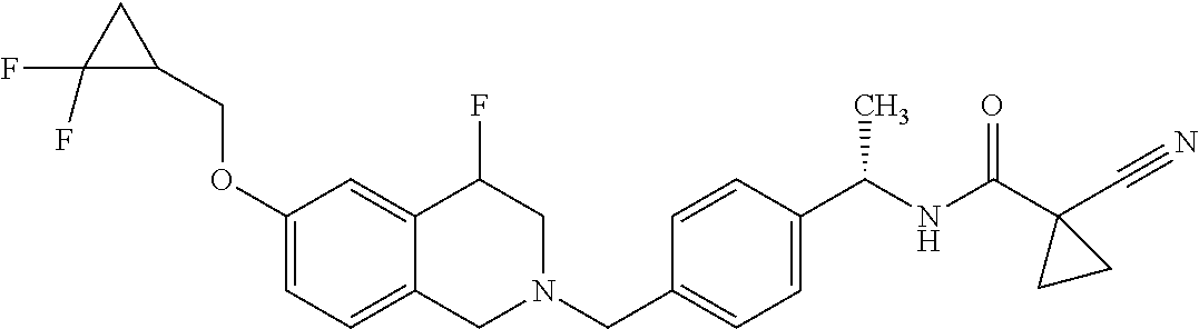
C1(OCC2CC2(F)F)=CC=C2C(=C1)C(F)CN(CC1=CC=C(C(NC(=O)C3(C#N)CC3)C)C=C1)C2
